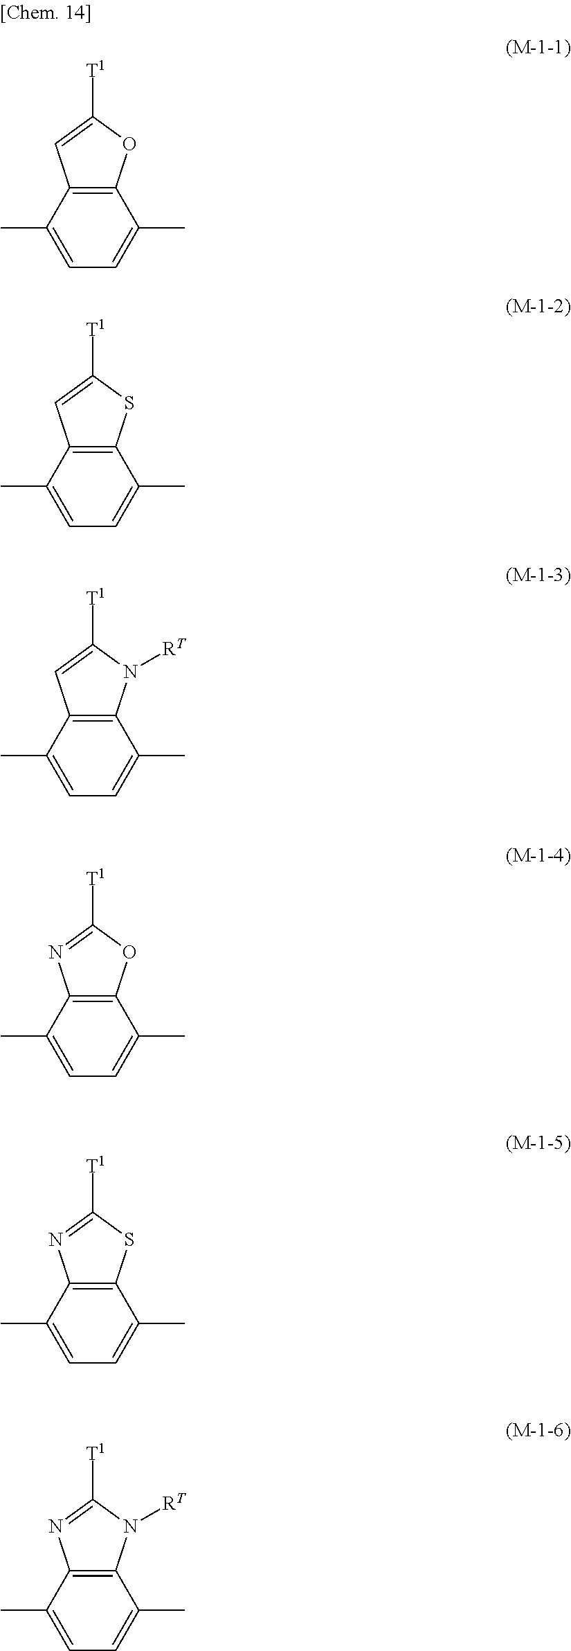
C12=C(C(C)=CC=C1C)C=C([T1])O2.C12=C(C(C)=CC=C1C)C=C([T1])S2.C12=C(C(C)=CC=C1C)C=C([T1])N2[RT].C12=C(C(C)=CC=C1C)N=C([T1])O2.C12=C(C(C)=CC=C1C)N=C([T1])S2.C12=C(C(C)=CC=C1C)N=C([T1])N2[RT]
